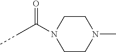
N1(C)CCN(C(CC)=O)CC1
